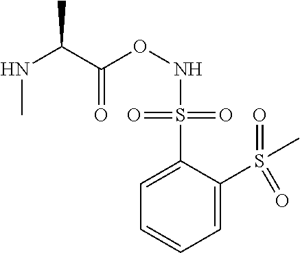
N(OC(=O)C(C)NC)S(C1=CC=CC=C1S(C)(=O)=O)(=O)=O
